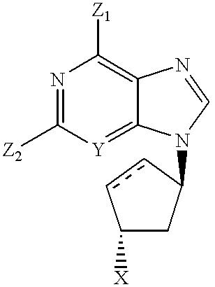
N1=C([Z2])[Y]=C2C(=C1[Z1])N=CN2C1CC([X])cc1
